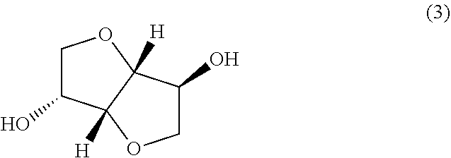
C1C(O)C2([H])C([H])(O1)C(O)CO2
